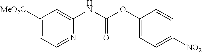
C1([MeO2C])=CC=NC(NC(OC2=CC=C([NO2])C=C2)=O)=C1
